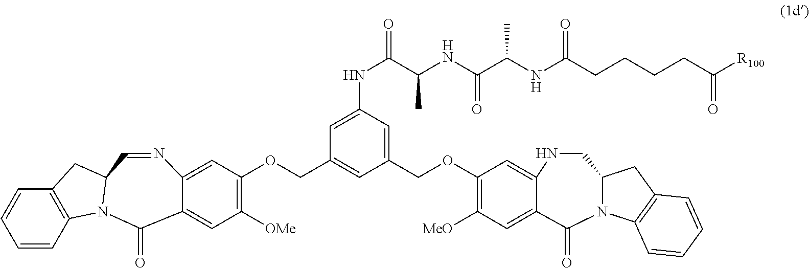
C1=CC2=C(C=C1)CC1N2C(=O)C2=CC([OMe])=C(OCC3=CC(COC4=C([MeO])C=C5C(=C4)NCC4N(C5=O)C5=C(C4)C=CC=C5)=CC(NC(C(NC(C(NC(CCCCC([R100])=O)=O)C)=O)C)=O)=C3)C=C2N=C1
